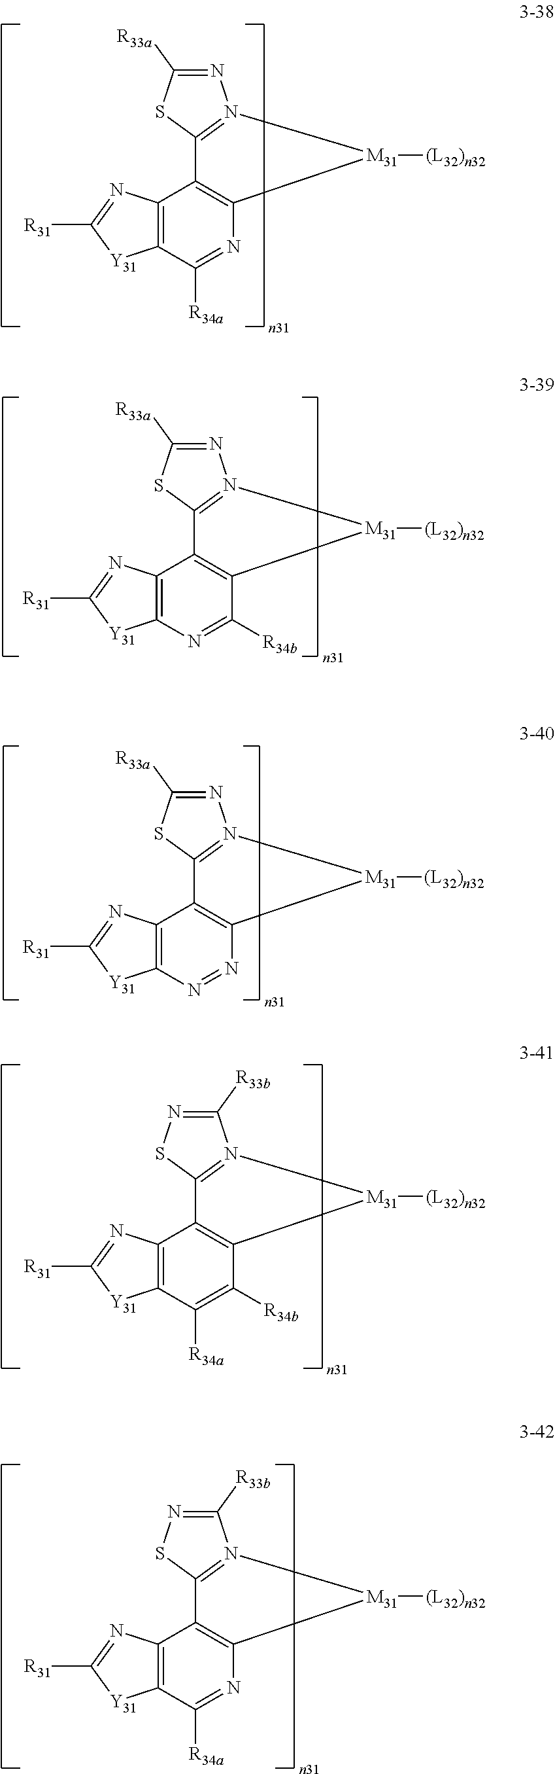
N1=C([R33a])SC2=N1[M31]([(L32)n32])C1=C2C2=C(C([R34a])=N1)[Y31]C([R31])=N2.N1=C([R33a])SC2=N1[M31]([(L32)n32])C1=C2C2=C(N=C1[R34b])[Y31]C([R31])=N2.N1=C([R33a])SC2=N1[M31]([(L32)n32])C1=C2C2=C(N=N1)[Y31]C([R31])=N2.C1([R33b])=NSC2=N1[M31]([(L32)n32])C1=C2C2=C(C([R34a])=C1[R34b])[Y31]C([R31])=N2.C1([R33b])=NSC2=N1[M31]([(L32)n32])C1=C2C2=C(C([R34a])=N1)[Y31]C([R31])=N2
